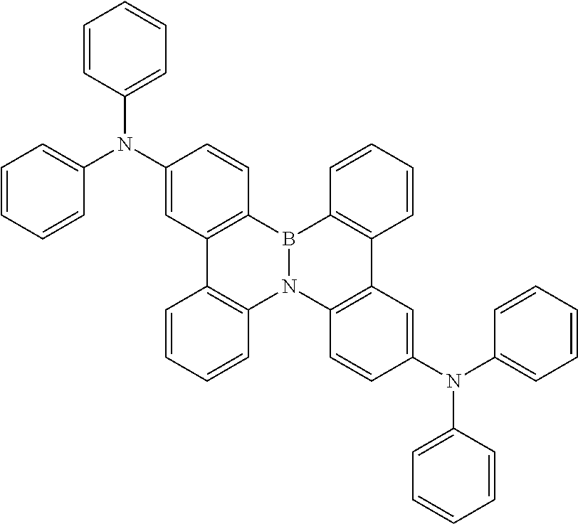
C1=CC2=C(C=C1)B1N(C3=C2C=C(N(C2=CC=CC=C2)C2=CC=CC=C2)C=C3)C2=C(C3=C1C=CC(N(C1=CC=CC=C1)C1=CC=CC=C1)=C3)C=CC=C2
